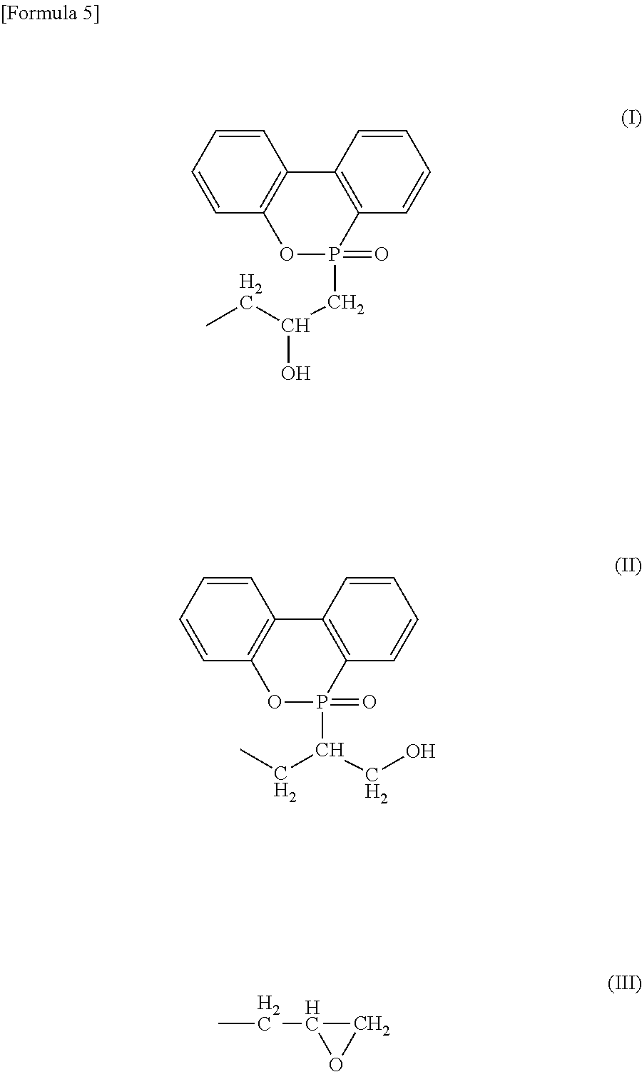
C1=CC2=C(C=C1)C1=C(P(=O)(CC(CC)O)O2)C=CC=C1.C1=CC2=C(C=C1)C1=C(P(=O)(C(CC)CO)O2)C=CC=C1.CCC1CO1
